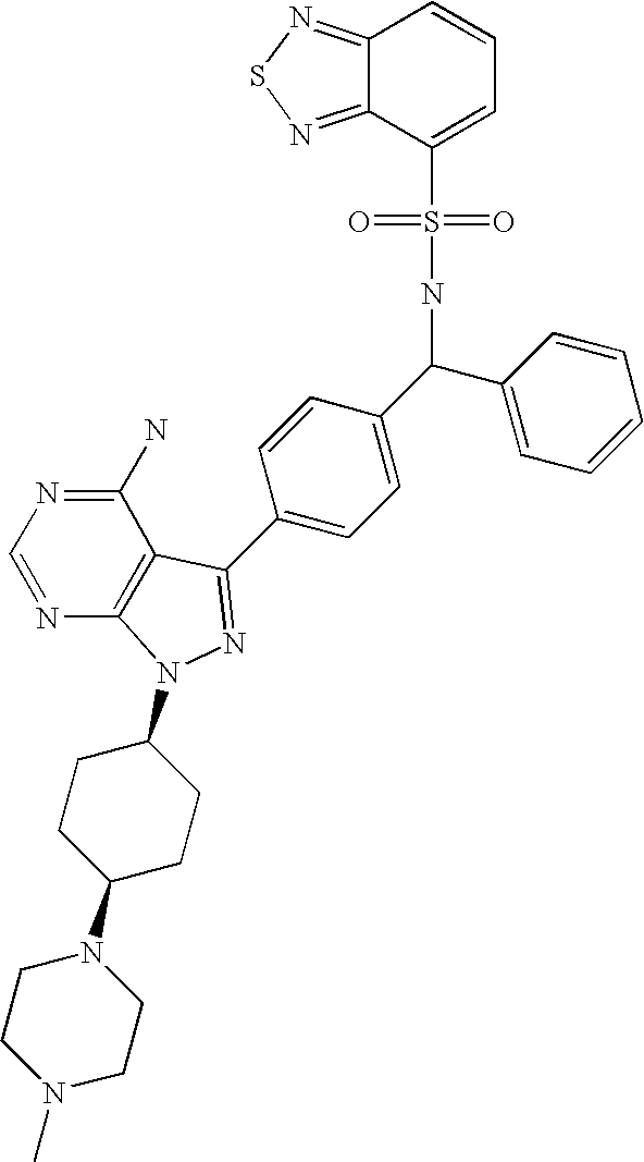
N1=C(N)C2=C(N=C1)N(C1CCC(N3CCN(C)CC3)CC1)N=C2C1=CC=C(C(C2=CC=CC=C2)NS(C2=CC=CC3=NSN=C23)(=O)=O)C=C1
